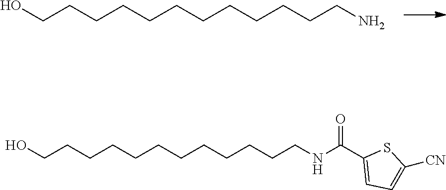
C(CCCCCCCCO)CCCN.C(CCCCCCCCO)CCCNC(C1=CC=C([CN])S1)=O
